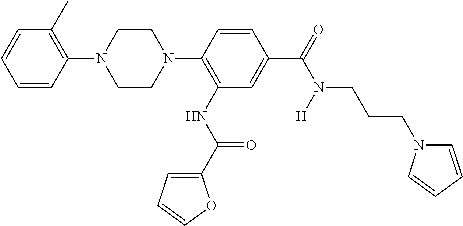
C1CN(C2=C(NC(C3=CC=CO3)=O)C=C(C(=O)N(CCCN3C=CC=C3)[H])C=C2)CCN1C1=C(C)C=CC=C1
